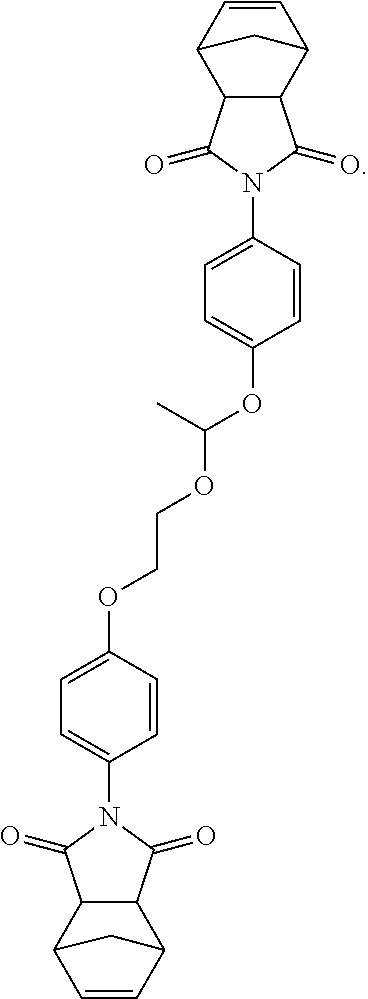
C1=CC2C3C(C1C2)C(=O)N(C1=CC=C(OC(OCCOC2=CC=C(N4C(=O)C5C6C=CC(C5C4=O)C6)C=C2)C)C=C1)C3=O
